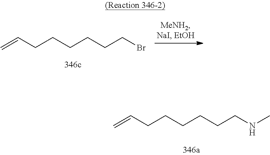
C=CCCCCCCBr.C=CCCCCCCNC
